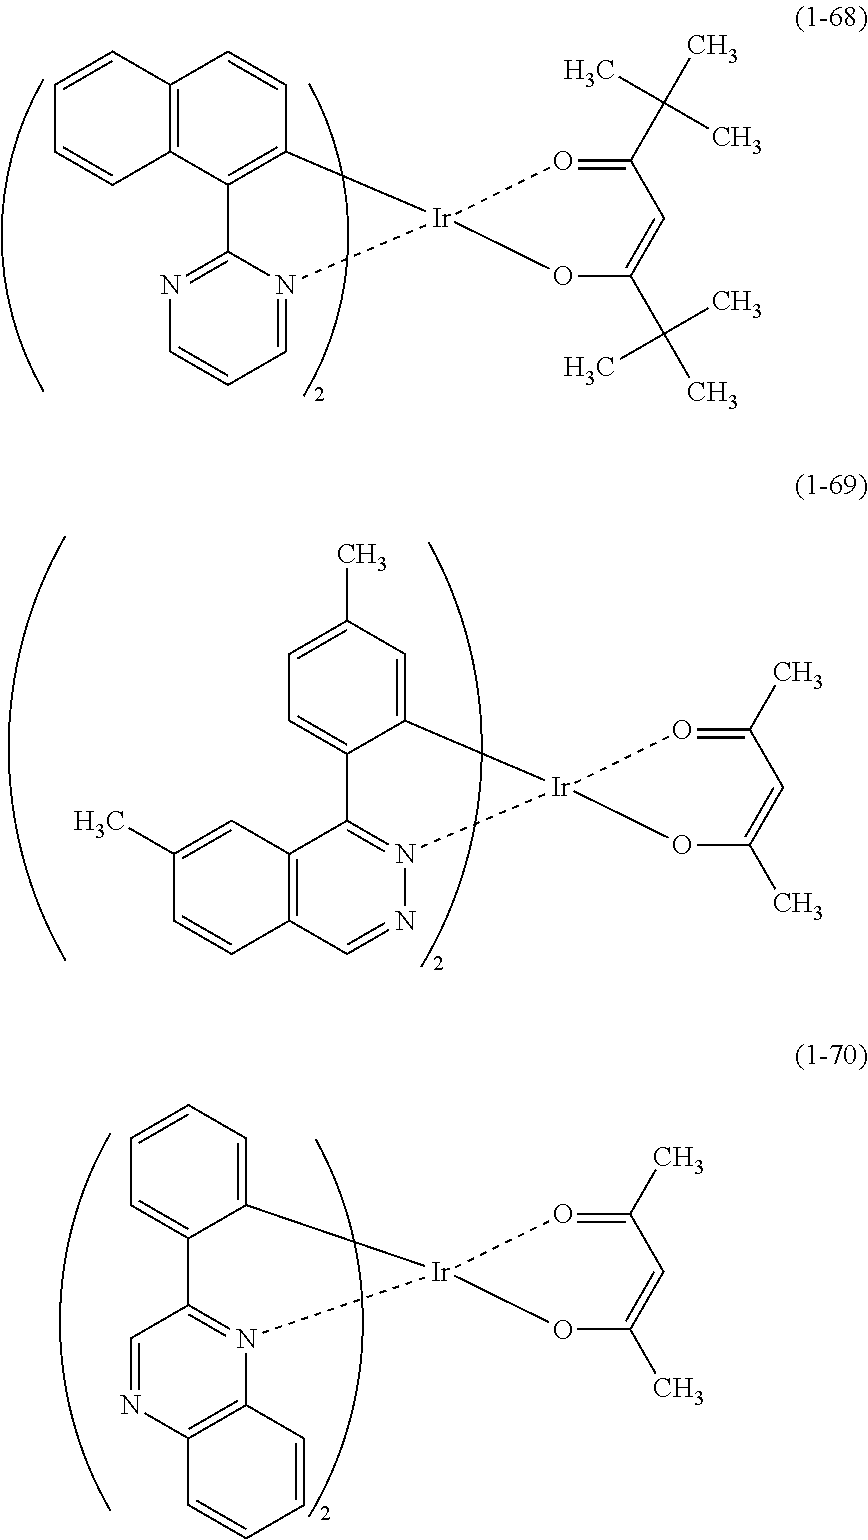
C12=C(C=CC3=C1C=CC=C3)[Ir]1(N3=CC=CN=C23)OC(C(C)(C)C)=CC(C(C)(C)C)=O1.C12=CC=C(C)C=C1[Ir]1(N3=C2C2=C(C=N3)C=CC(C)=C2)OC(C)=CC(C)=O1.C12=CC=CC=C1[Ir]1(N3=C2C=NC2=C3C=CC=C2)OC(C)=CC(C)=O1
